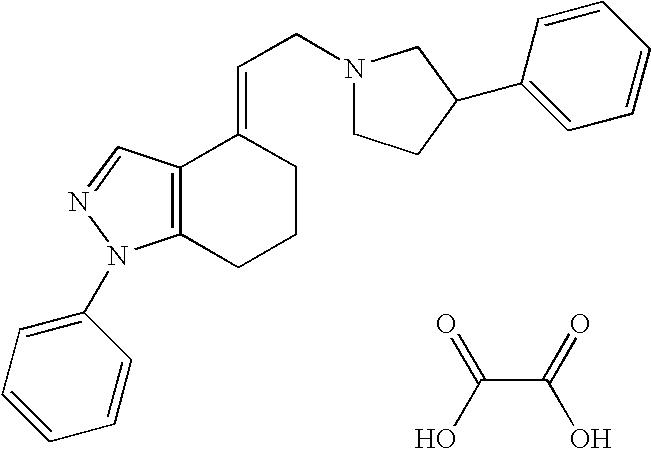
C12=C(CCCC1=CCN1CCC(C3=CC=CC=C3)C1)N(C1=CC=CC=C1)N=C2.C(C(=O)O)(O)=O
